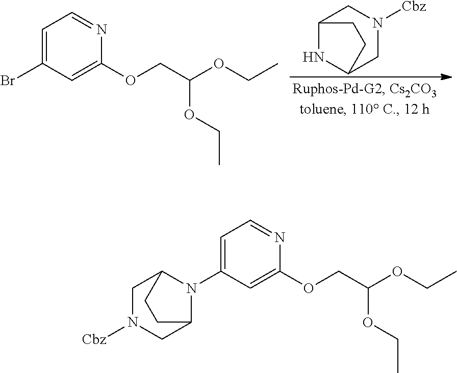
C12NC(CN([Cbz])C1)CC2.C1=C(Br)C=C(OCC(OCC)OCC)N=C1.C1=C(N2C3CN([Cbz])CC2CC3)C=C(OCC(OCC)OCC)N=C1
